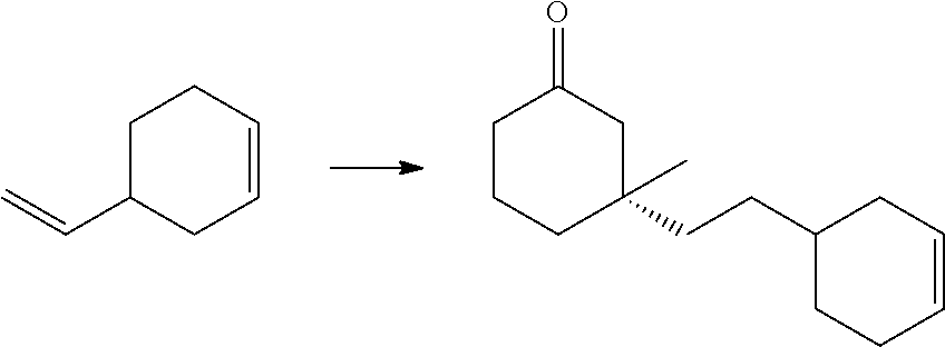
C=CC1CC=CCC1.C1CC(CCC2CCC=CC2)(C)CC(=O)C1
